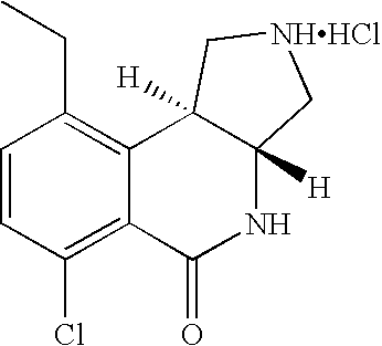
C1=CC(Cl)=C2C(=C1CC)C1([H])C([H])(NC2=O)C[NHHCl]C1
